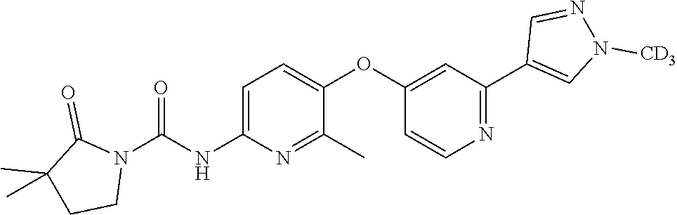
C1=C(NC(N2C(=O)C(C)(C)CC2)=O)N=C(C)C(OC2=CC(C3=CN([CD3])N=C3)=NC=C2)=C1
